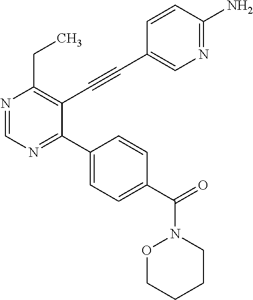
N1=CN=C(C2=CC=C(C(=O)N3OCCCC3)C=C2)C(C#CC2=CN=C(N)C=C2)=C1CC
